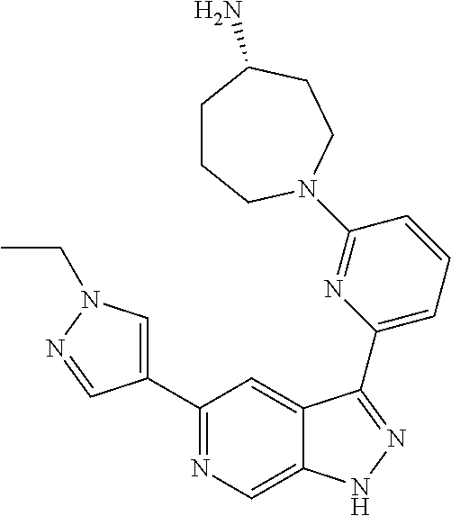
C1(C2=CN(CC)N=C2)=NC=C2C(=C1)C(C1=CC=CC(N3CCCC(N)CC3)=N1)=NN2
